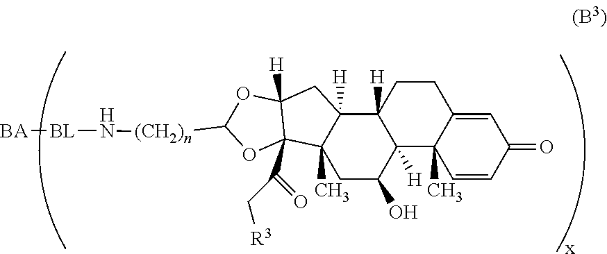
C1=CC(=O)C=C2C1(C)C1([H])C([H])(CC2)C2([H])C(C)(CC1O)C1(C(=O)C[R3])C([H])(C2)OC([(CH2)n]N[BL][BA])O1
